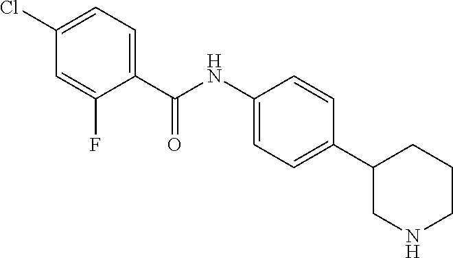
C1(Cl)=CC=C(C(NC2=CC=C(C3CNCCC3)C=C2)=O)C(F)=C1
